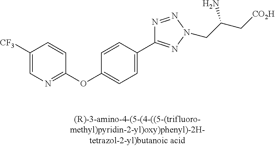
C1(OC2=NC=C([CF3])C=C2)=CC=C(C2=NN(CC(C[CO2H])N)N=N2)C=C1
